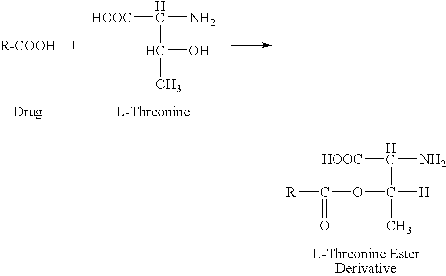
[HOOC]C(N)C(C)O.[HOOC]C(N)C([H])(C)OC([R])=O
